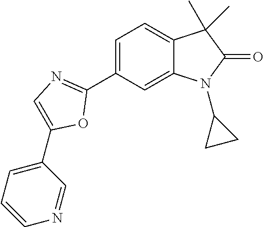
C1=C(C2=NC=C(C3=CC=CN=C3)O2)C=C2C(=C1)C(C)(C)C(=O)N2C1CC1
